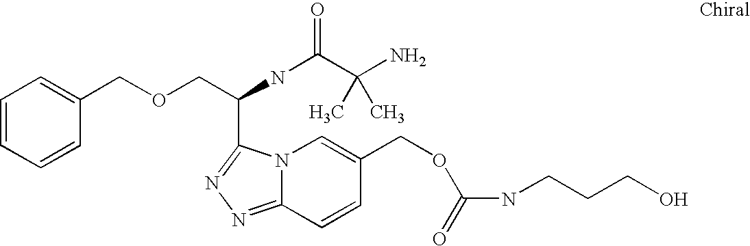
C12=NN=C(C(COCC3=CC=CC=C3)NC(C(N)(C)C)=O)N1C=C(COC(=O)NCCCO)C=C2
